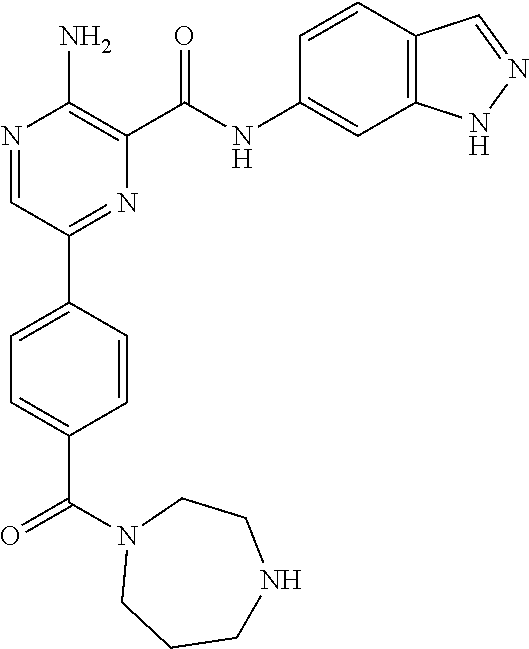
C1=CC(C2=NC(C(NC3=CC4=C(C=C3)C=NN4)=O)=C(N)N=C2)=CC=C1C(N1CCCNCC1)=O
